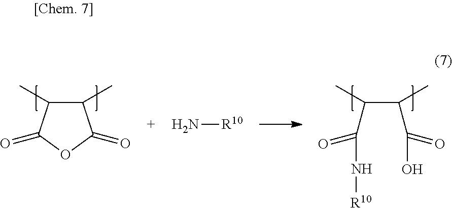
C(C(C)C(O)=O)(C)C(N[R10])=O.C1(C)C(C)C(=O)OC1=O.N[R10]
